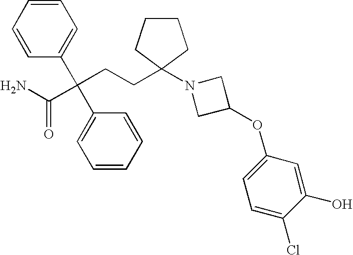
C(CCC1(N2CC(OC3=CC=C(Cl)C(O)=C3)C2)CCCC1)(C(N)=O)(C1=CC=CC=C1)C1=CC=CC=C1
